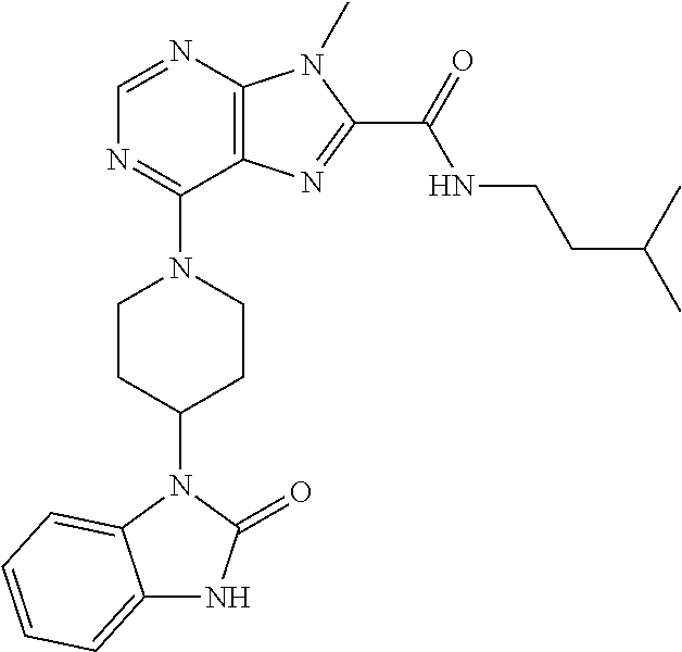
C1=NC2=C(C(N3CCC(N4C5=CC=CC=C5NC4=O)CC3)=N1)N=C(C(NCCC(C)C)=O)N2C
